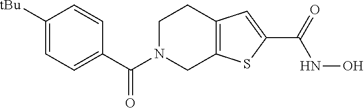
C1([tBu])=CC=C(C(N2CC3=C(CC2)C=C(C(NO)=O)S3)=O)C=C1
